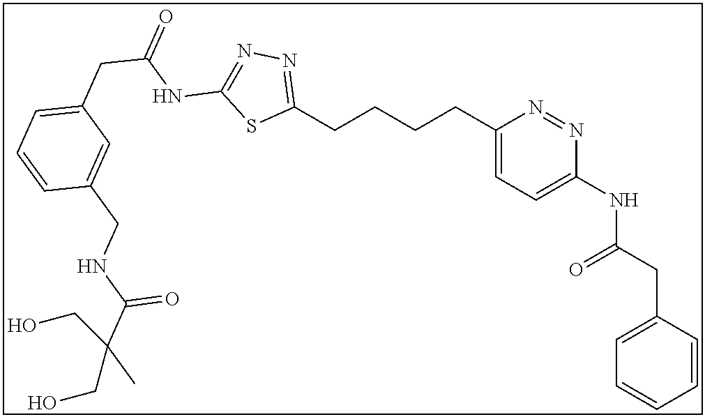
C1(CCCCC2=NN=C(NC(CC3=CC=CC(CNC(C(C)(CO)CO)=O)=C3)=O)S2)=CC=C(NC(CC2=CC=CC=C2)=O)N=N1
